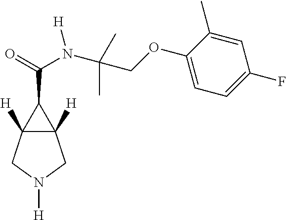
C12([H])C([H])(CN([H])C1)C2C(=O)N(C(COC1=CC=C(F)C=C1C)(C)C)[H]
